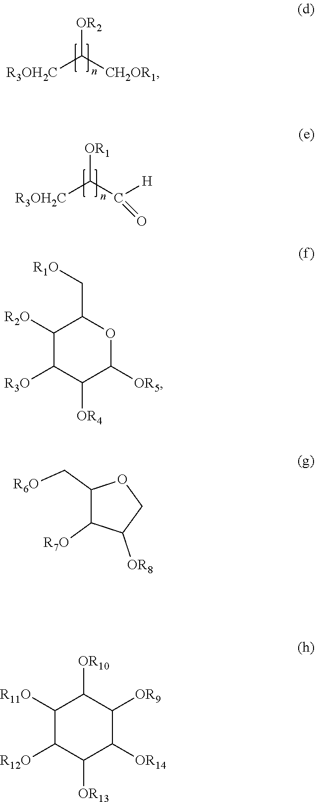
[R3OH2C]C([OR2])[CH2OR1].[R3OH2C]C([OR1])C(=O)[H].C1([R2O])C([R3O])C([OR4])C([OR5])OC1C[R1O].C1(C[R6O])C([R7O])C([OR8])CO1.C1([R11O])C([R12O])C([OR13])C([OR14])C([OR9])C1[OR10]
